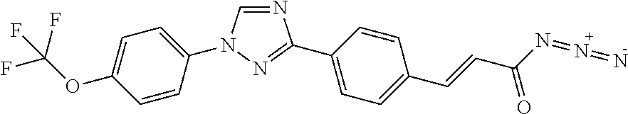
N1=CN(C2=CC=C(OC(F)(F)F)C=C2)N=C1C1=CC=C(C=CC(N=N=N)=O)C=C1
